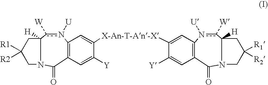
n1([U])c([W])C2([H])N(C(=O)C3=C1C=C([X-An-T-An-X]C1=CC4=C(C(=O)N5CC([R1])([R2])CC5([H])c([W])n4[U])C=C1[Y])C([Y])=C3)CC([R1])([R2])C2
